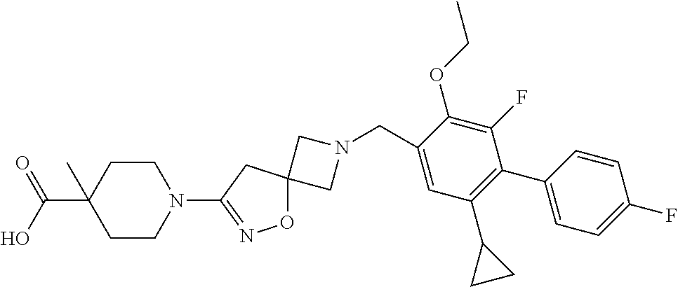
C1N(CC2=CC(C3CC3)=C(C3=CC=C(F)C=C3)C(F)=C2OCC)CC12ON=C(N1CCC(C(=O)O)(C)CC1)C2
